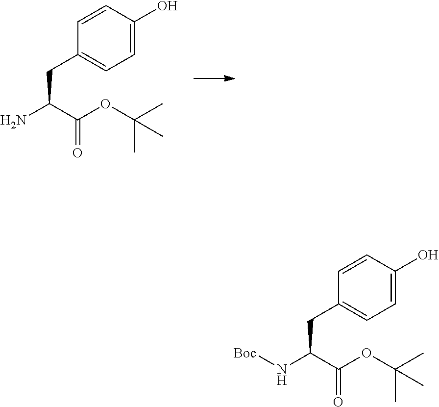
NC(C(OC(C)(C)C)=O)CC1=CC=C(O)C=C1.N(C(C(OC(C)(C)C)=O)CC1=CC=C(O)C=C1)[Boc]
